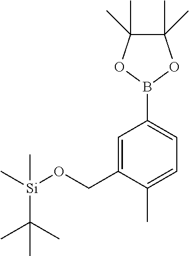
C1(B2OC(C)(C)C(C)(C)O2)=CC=C(C)C(CO[Si](C)(C(C)(C)C)C)=C1
